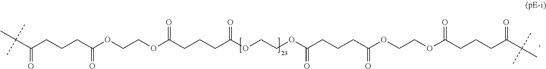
C(CCCC(OCCOC(CCCC(OCCOC(CCCC(OCCOC(CCCC(=O)C(C)(C)C)=O)=O)=O)=O)=O)=O)(C(C)(C)C)=O
